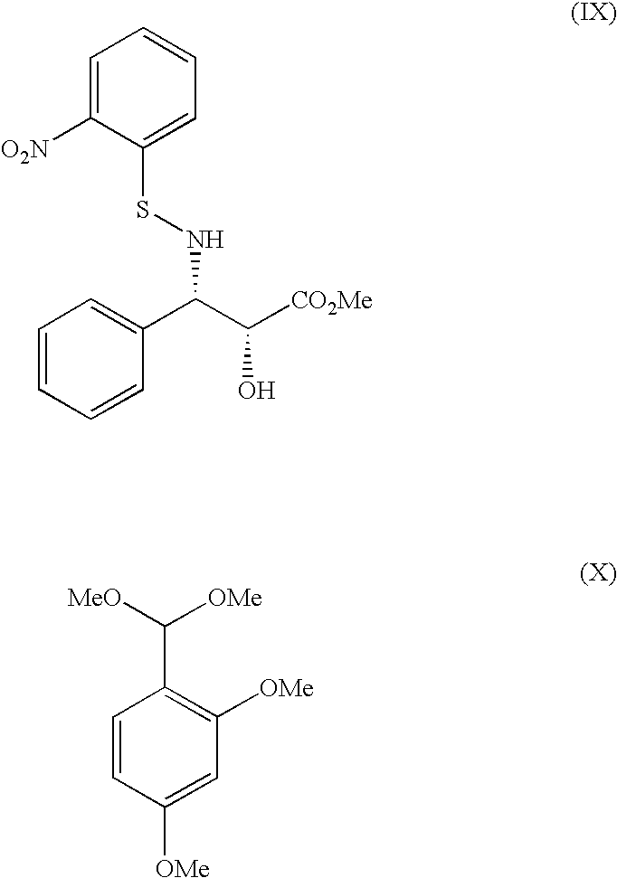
C1=C([O2N])C(SNC(C(O)[CO2Me])C2=CC=CC=C2)=CC=C1.C1=CC([OMe])=CC([OMe])=C1C([MeO])[OMe]
